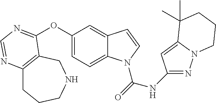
C12=C(CNCCC1)C(OC1=CC=C3C(=C1)C=CN3C(=O)NC1=NN3C(=C1)C(C)(C)CCC3)=NC=N2
